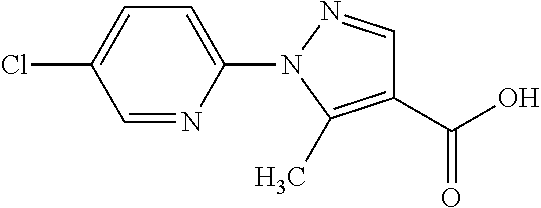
C1(C(O)=O)=C(C)N(C2=CC=C(Cl)C=N2)N=C1
